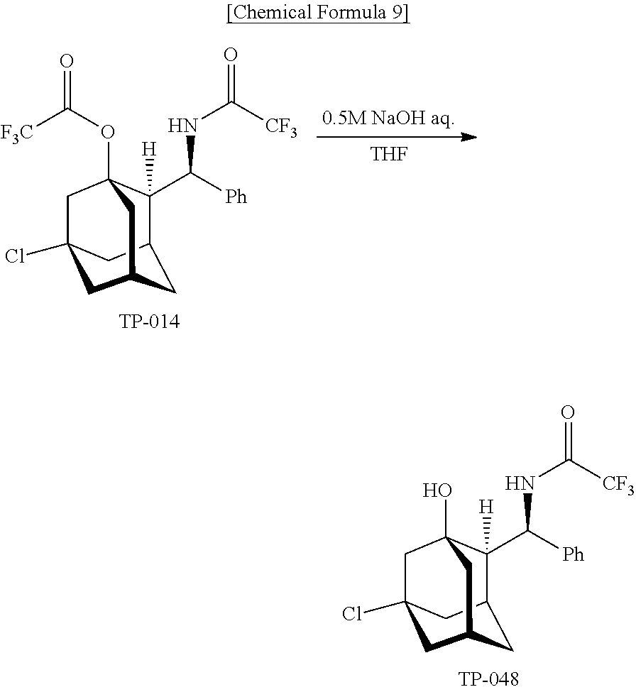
C12CC3CC(Cl)(CC(OC(=O)[F3C])(C3)C1(C([Ph])NC(=O)[CF3])[H])C2.[THF].[0.5M NaOH aq].C12CC3CC(Cl)(CC(O)(C3)C1(C([Ph])NC(=O)[CF3])[H])C2
